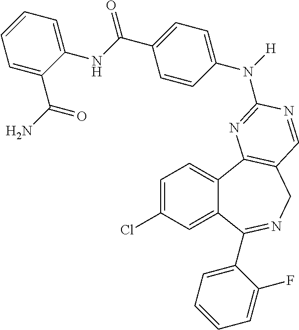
C1=C(Cl)C=C2C(=C1)C1=C(CN=C2C2=CC=CC=C2F)C=NC(N(C2=CC=C(C(=O)NC3=CC=CC=C3C(N)=O)C=C2)[H])=N1
